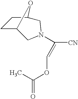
C1C2OC(CN(C([CN])=COC(=O)C)C2)C1
